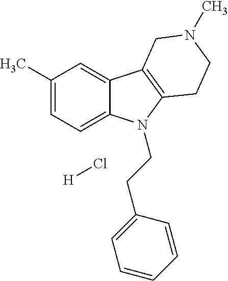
C1(C)=CC=C2C(=C1)C1=C(N2CCC2=CC=CC=C2)CCN(C)C1.[H]Cl
